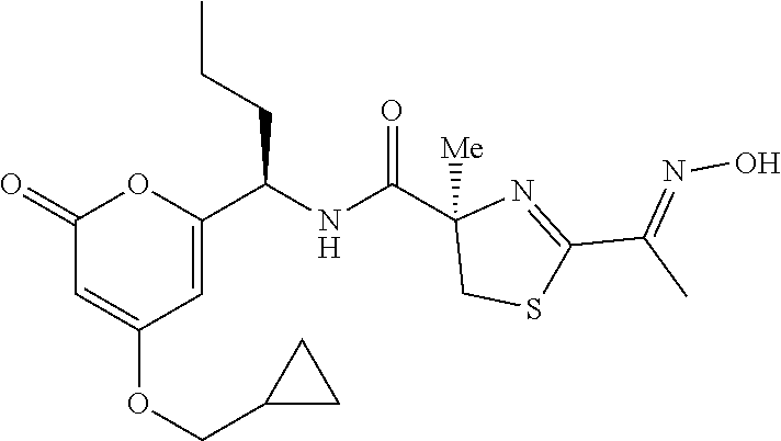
C1(=O)C=C(OCC2CC2)C=C(C(NC(C2([Me])CSC(C(C)=NO)=N2)=O)CCC)O1
